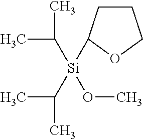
C1CC([Si](C(C)C)(C(C)C)OC)OC1
